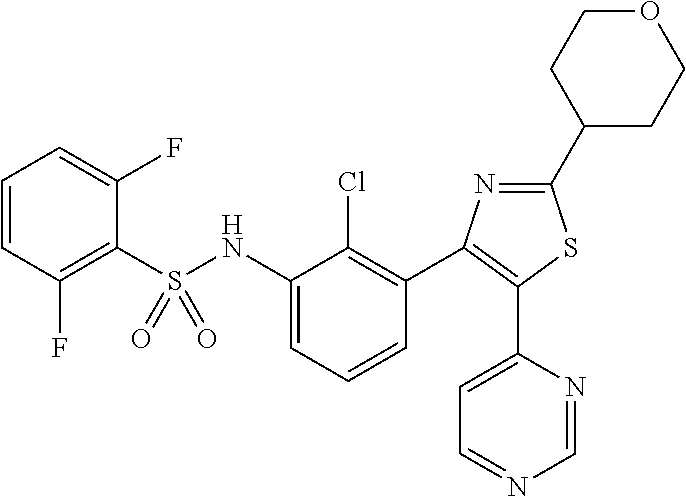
C1(NS(=O)(=O)C2=C(F)C=CC=C2F)=CC=CC(C2=C(C3=CC=NC=N3)SC(C3CCOCC3)=N2)=C1Cl
